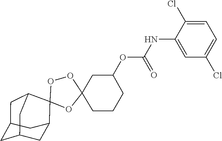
O1C2(CCCC(OC(NC3=CC(Cl)=CC=C3Cl)=O)C2)OOC12C1CC3CC(CC2C3)C1
